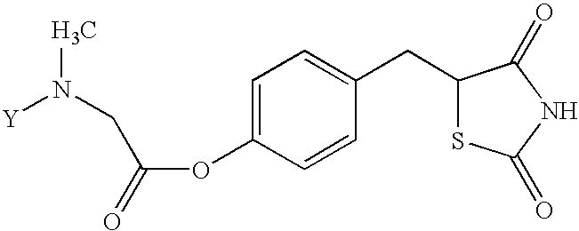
C1=C(OC(CN(C)[Y])=O)C=CC(CC2SC(=O)NC2=O)=C1
